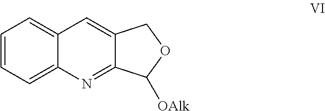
C1=CC=C2C(=C1)C=C1C(=N2)C([OAlk])OC1
